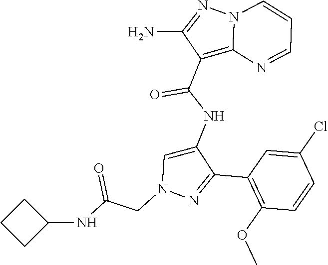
C1(C2=NN(CC(NC3CCC3)=O)C=C2NC(C2=C3N(N=C2N)C=CC=N3)=O)=C(OC)C=CC(Cl)=C1
